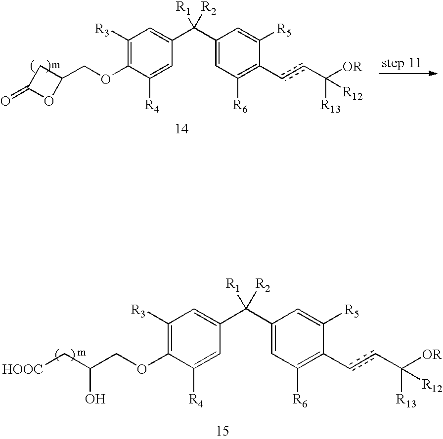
C1([R3])=C(OCC2OC(=O)C2)C([R4])=CC(C(C2=CC([R6])=C(ccC([OR])([R13])[R12])C([R5])=C2)([R1])[R2])=C1.C1([R3])=C(OCC(C[HOOC])O)C([R4])=CC(C(C2=CC([R6])=C(ccC([OR])([R13])[R12])C([R5])=C2)([R1])[R2])=C1
